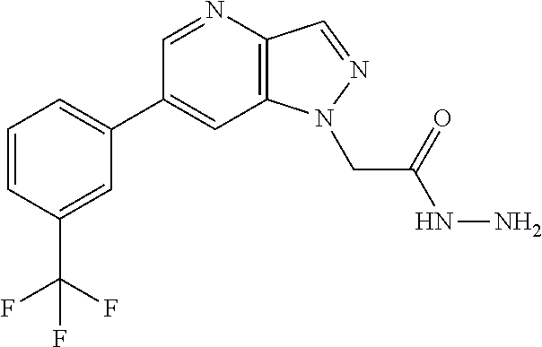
C1(C2=CC=CC(C(F)(F)F)=C2)=CC2=C(C=NN2CC(NN)=O)N=C1
